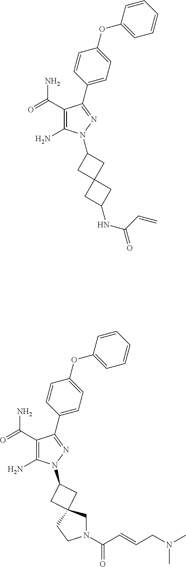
C1=CC(OC2=CC=CC=C2)=CC=C1C1=NN(C2CC3(CN(C(=O)C=CCN(C)C)CC3)C2)C(N)=C1C(=O)N.C1=CC(OC2=CC=CC=C2)=CC=C1C1=NN(C2CC3(CC(NC(C=C)=O)C3)C2)C(N)=C1C(=O)N
